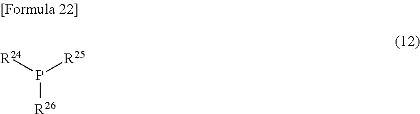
P([R26])([R25])[R24]
